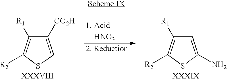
C1([CO2H])=CSC([R2])=C1[R1].[HNO3].C1=C(N)SC([R2])=C1[R1]
